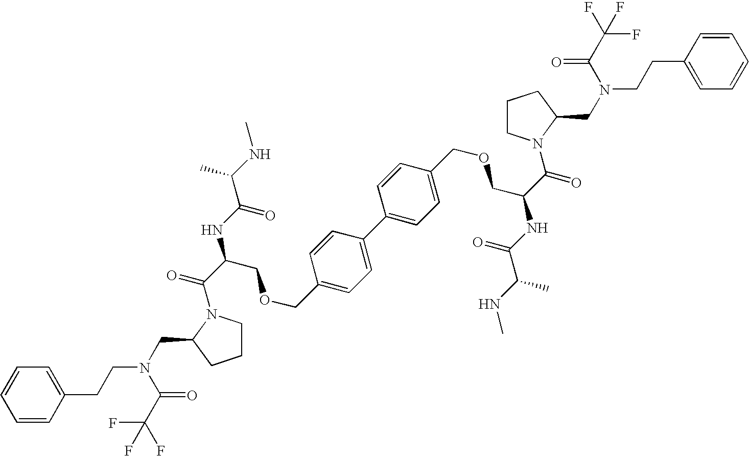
C1=CC=CC(CCN(CC2N(C(C(NC(C(NC)C)=O)COCC3=CC=C(C4=CC=C(COCC(C(=O)N5CCCC5CN(CCC5=CC=CC=C5)C(=O)C(F)(F)F)NC(C(NC)C)=O)C=C4)C=C3)=O)CCC2)C(C(F)(F)F)=O)=C1
